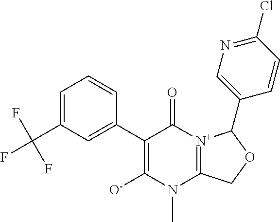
[O-]C1=C(C2=CC(C(F)(F)F)=CC=C2)C(=O)[N+]2=C(N1C)COC2C1=CN=C(Cl)C=C1
